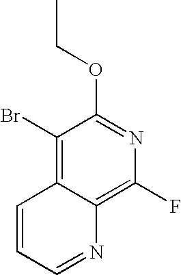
C1(Br)=C2C(=C(F)N=C1OCC)N=CC=C2
